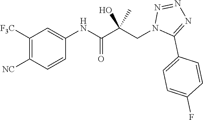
C1=C(NC(C(CN2C(C3=CC=C(F)C=C3)=NN=N2)(O)C)=O)C=CC([NC])=C1[F3C]
